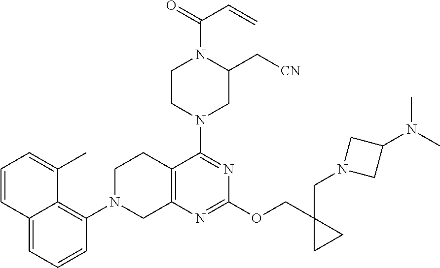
C12=CC=CC(N3CC4=C(CC3)C(N3CC(C[CN])N(C(=O)C=C)CC3)=NC(OCC3(CN5CC(N(C)C)C5)CC3)=N4)=C1C(C)=CC=C2
